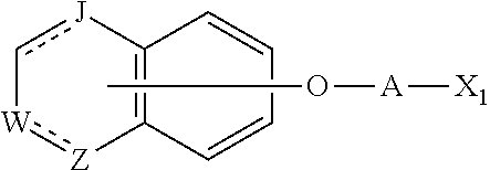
C12=C(C=CC=C1)[Z]:[W]-c[J]2.CO[A][X1]
